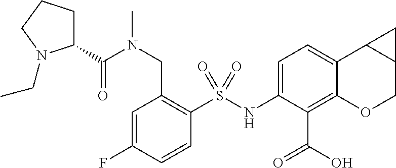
C1(NS(C2=C(CN(C(C3CCCN3CC)=O)C)C=C(F)C=C2)(=O)=O)=CC=C2C(=C1C(=O)O)OCC1C2C1
